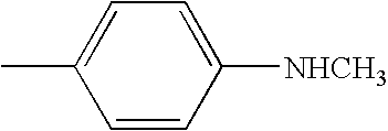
C1=C(C)C=CC([NHCH3])=C1
